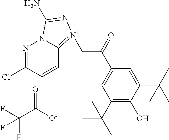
C(C([O-])=O)(F)(F)F.N1=C(Cl)C=CC2=[N+](CC(C3=CC(C(C)(C)C)=C(O)C(C(C)(C)C)=C3)=O)N=C(N)N12
